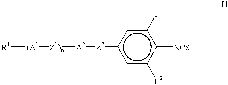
[R1][(A1][Z1)n][A2][Z2]c1cc([L2])c([NCS])c(F)c1
